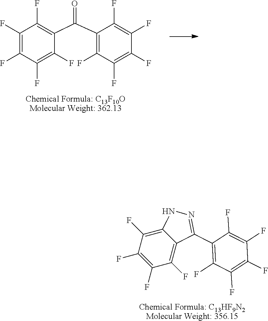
[Chemical Formula: C13HF9N2Molecular Weight: 356.15].C12=C(F)C(F)=C(F)C(F)=C1C(C1=C(F)C(F)=C(F)C(F)=C1F)=NN2.[Chemical Formula: C13F10OMolecular Weight: 362.13].C1(C(C2=C(F)C(F)=C(F)C(F)=C2F)=O)=C(F)C(F)=C(F)C(F)=C1F
